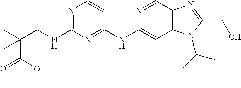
C1(NCC(C(=O)OC)(C)C)=NC=CC(NC2=CC3=C(C=N2)N=C(CO)N3C(C)C)=N1
